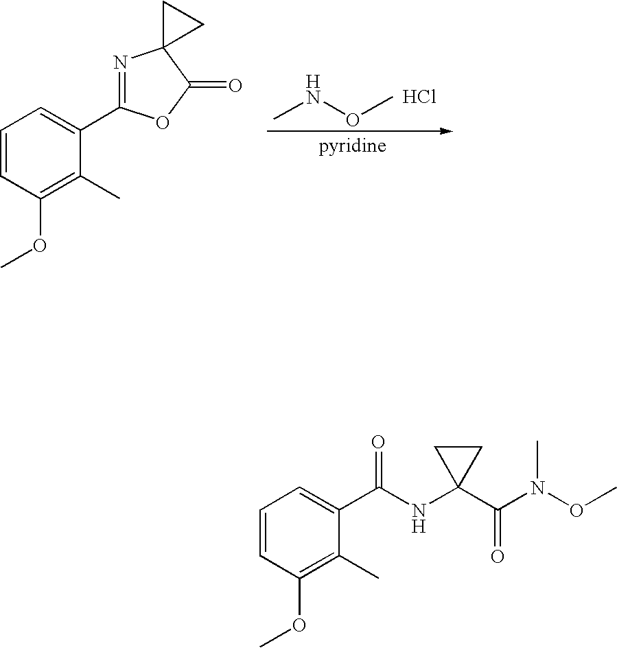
COC1=C(C)C(C2=NC3(C(=O)O2)CC3)=CC=C1.CNOC.Cl.COC1=C(C)C(C(NC2(C(N(OC)C)=O)CC2)=O)=CC=C1
